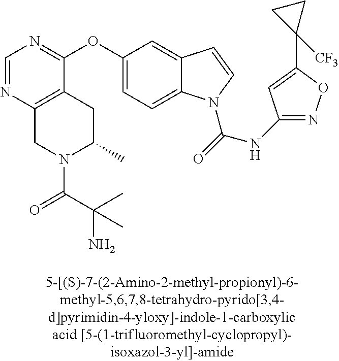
C1=NC2=C(C(OC3=CC=C4C(=C3)C=CN4C(=O)NC3=NOC(C4([CF3])CC4)=C3)=N1)CC(C)N(C(C(C)(N)C)=O)C2
